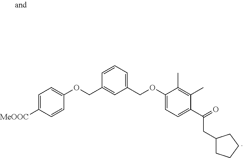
C1(COC2=CC=C(C(=O)CC3CCCC3)C(C)=C2C)=CC=CC(COC2=CC=C([MeOOC])C=C2)=C1
